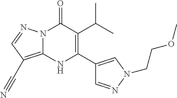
N12C(=C(C#N)C=N1)NC(C1=CN(CCOC)N=C1)=C(C(C)C)C2=O
